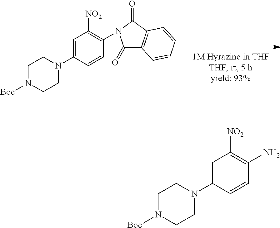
N1(C2=CC([NO2])=C(N3C(=O)C4=C(C3=O)C=CC=C4)C=C2)CCN([Boc])CC1.N1(C2=CC([NO2])=C(N)C=C2)CCN([Boc])CC1
